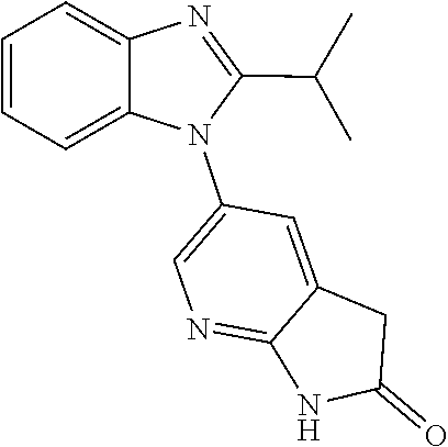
C1=C2N=C(C(C)C)N(C3=CN=C4NC(=O)CC4=C3)C2=CC=C1
